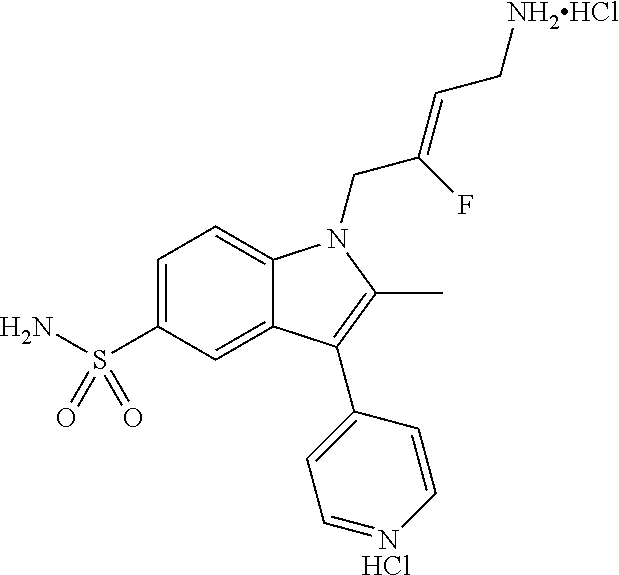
C1=C(S(N)(=O)=O)C=C2C(=C1)N(CC(=CC[NH2HCl])F)C(C)=C2C1=CC=NC=C1.Cl
